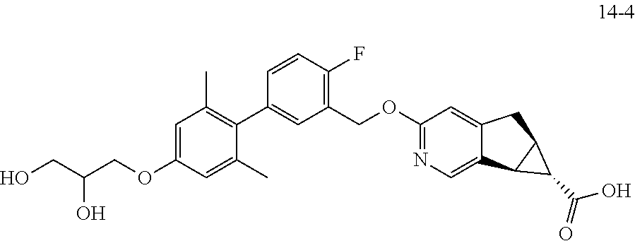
C(C(COC1=CC(C)=C(C2=CC(COC3=NC=C4C(=C3)CC3C4C3C(O)=O)=C(F)C=C2)C(C)=C1)O)O
